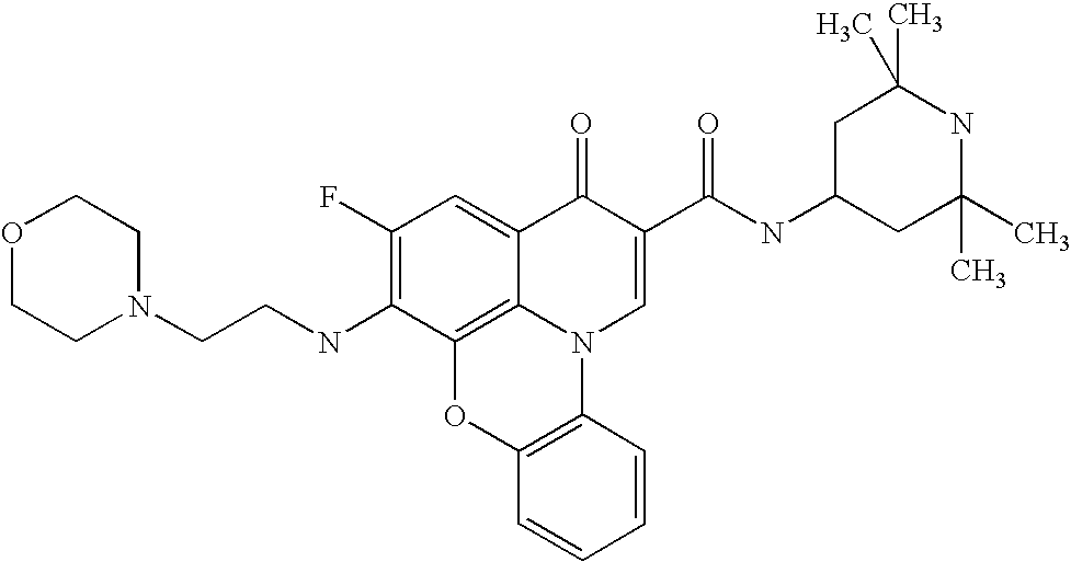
C1(F)=C(NCCN2CCOCC2)C2=C3C(=C1)C(=O)C(C(NC1CC(C)(C)NC(C)(C)C1)=O)=CN3C1=C(O2)C=CC=C1
